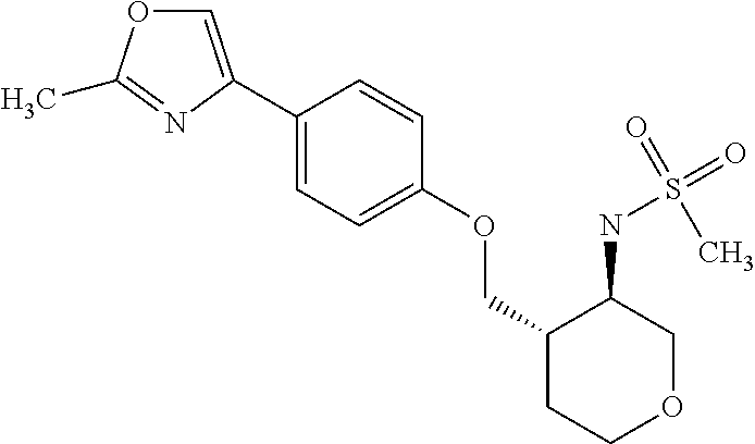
C1(C2=COC(C)=N2)=CC=C(OCC2CCOCC2NS(=O)(C)=O)C=C1
